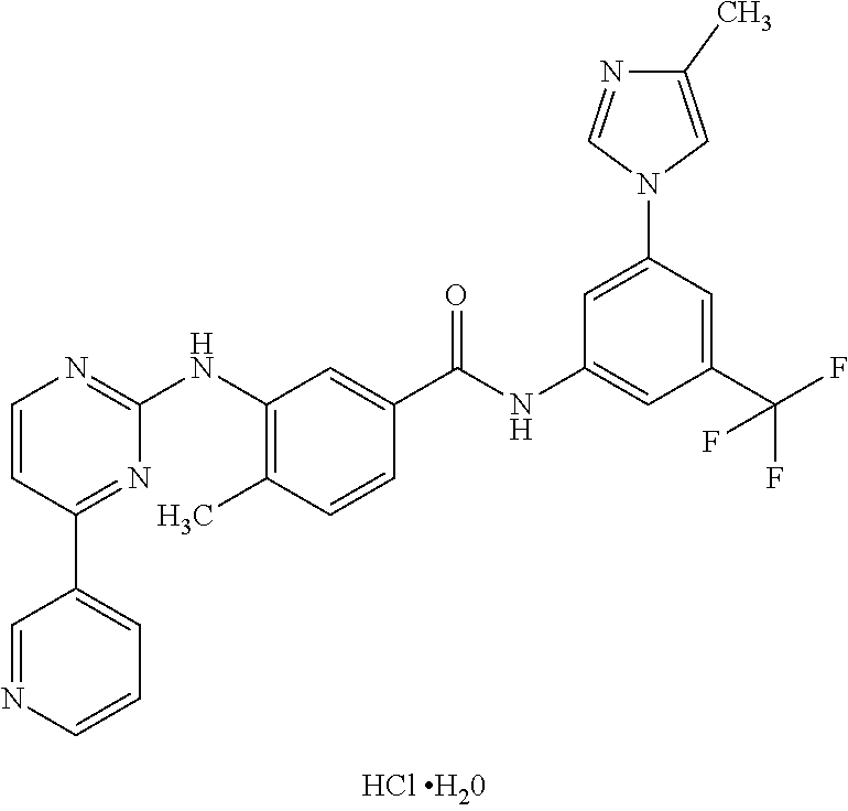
C1=CC(C2=CC=CN=C2)=NC(NC2=C(C)C=CC(C(NC3=CC(C(F)(F)F)=CC(N4C=NC(C)=C4)=C3)=O)=C2)=N1
